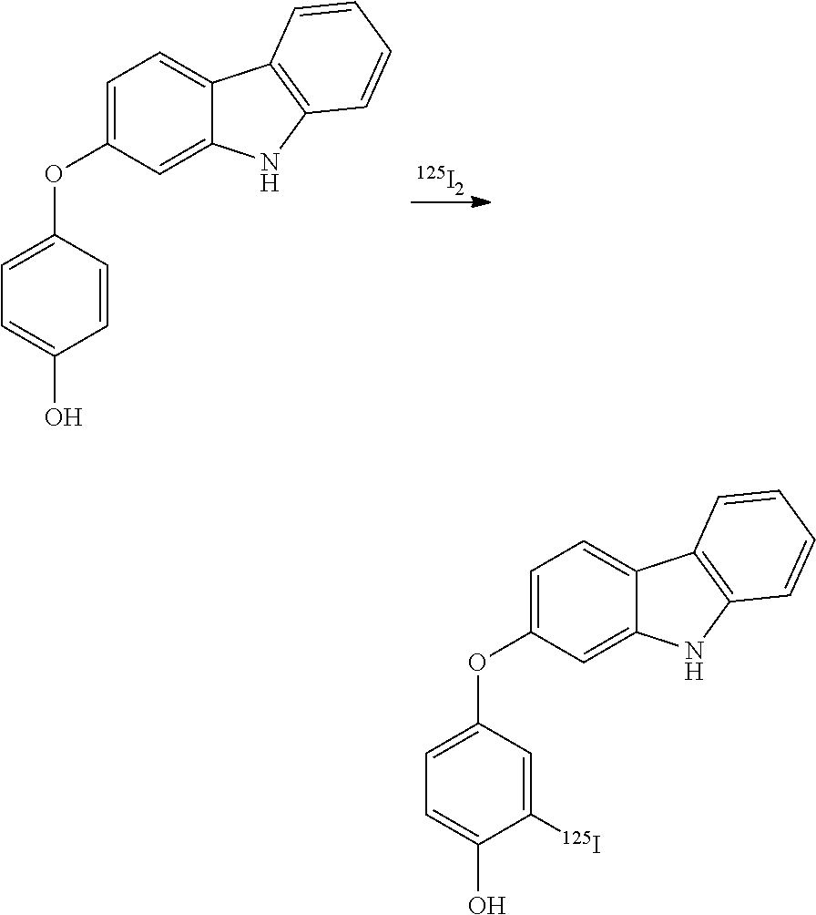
[125I2].C1=C(OC2=CC=C(O)C=C2)C=C2C(=C1)C1=C(N2)C=CC=C1.C1=C(OC2=CC=C(O)C([125I])=C2)C=C2C(=C1)C1=C(N2)C=CC=C1
